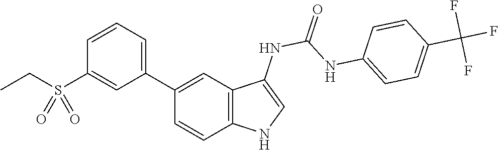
O=C(NC1=CNC2=C1C=C(C1=CC=CC(S(CC)(=O)=O)=C1)C=C2)NC1=CC=C(C(F)(F)F)C=C1
